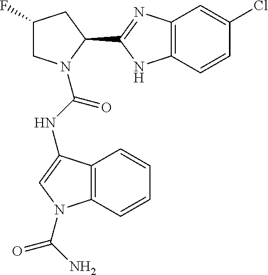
C1(F)CN(C(NC2=CN(C(N)=O)C3=C2C=CC=C3)=O)C(C2=NC3=C(N2)C=CC(Cl)=C3)C1
